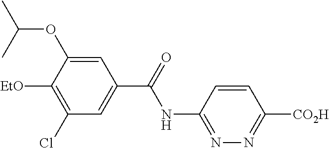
N1=C(NC(=O)C2=CC(Cl)=C([EtO])C(OC(C)C)=C2)C=CC([CO2H])=N1
